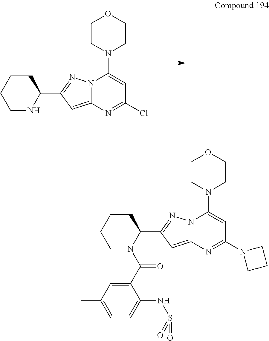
N1C(C2=NN3C(=C2)N=C(Cl)C=C3N2CCOCC2)CCCC1.C1(C(N2C(C3=NN4C(=C3)N=C(N3CCC3)C=C4N3CCOCC3)CCCC2)=O)=CC(C)=CC=C1NS(C)(=O)=O
